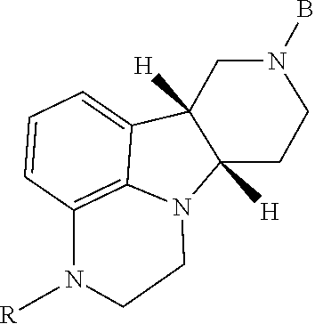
C1=C2C3=C(C=C1)N([R])CCN3C1([H])C2([H])CN(B)CC1
